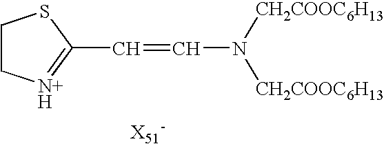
[X51-].C1CSC(C=CN([CH2COOC6H13])[CH2COOC6H13])=[N+H]1
